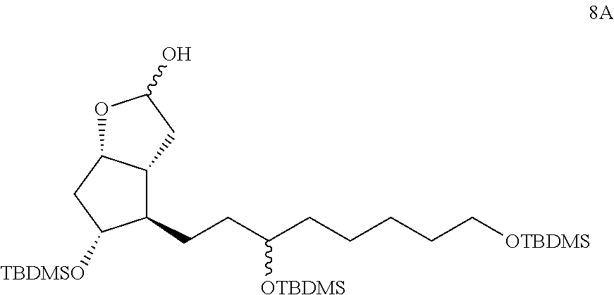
C(CC(CCCCC[OTBDMS])[OTBDMS])C1C2C(CC1[TBDMSO])OC(O)C2
